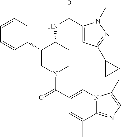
C1=CC=C(C2CN(C(C3=CN4C(=NC=C4C)C(C)=C3)=O)CCC2NC(=O)C2=CC(C3CC3)=NN2C)C=C1
